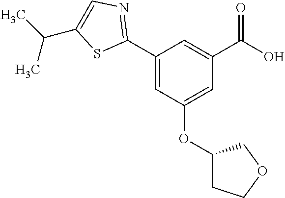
C1=C(OC2CCOC2)C=C(C2=NC=C(C(C)C)S2)C=C1C(O)=O
